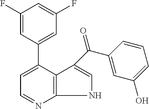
C1(F)=CC(C2=CC=NC3=C2C(C(=O)C2=CC(O)=CC=C2)=CN3)=CC(F)=C1
